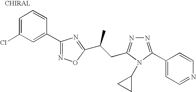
C1(Cl)=CC=CC(C2=NOC(C(CC3=NN=C(C4=CC=NC=C4)N3C3CC3)C)=N2)=C1
